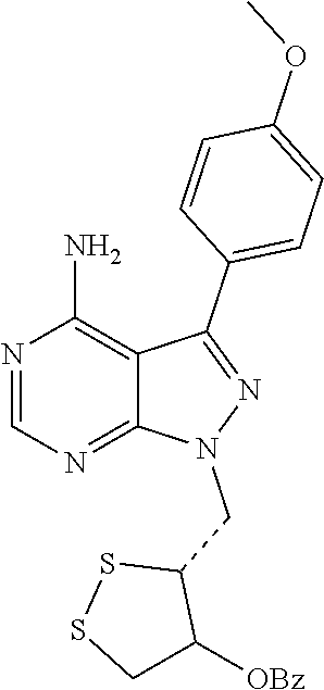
N1=CN=C2C(=C1N)C(C1=CC=C(OC)C=C1)=NN2CC1SSCC1[OBz]
